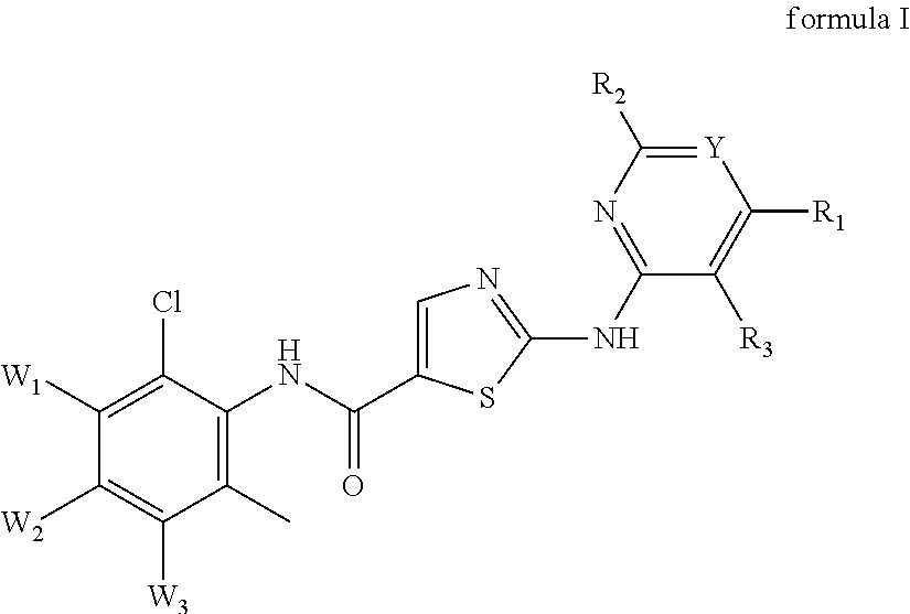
C1([W1])=C(Cl)C(NC(C2=CN=C(NC3=NC([R2])=[Y]C([R1])=C3[R3])S2)=O)=C(C)C([W3])=C1[W2]
